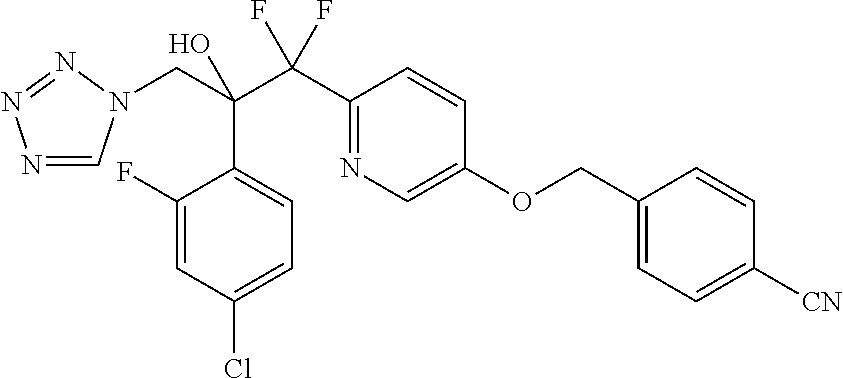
N1=CN(CC(C(C2=NC=C(OCC3=CC=C([CN])C=C3)C=C2)(F)F)(O)C2=CC=C(Cl)C=C2F)N=N1
